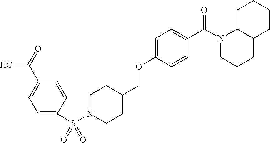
C1=C(S(N2CCC(COC3=CC=C(C(N4CCCC5C4CCCC5)=O)C=C3)CC2)(=O)=O)C=CC(C(=O)O)=C1
